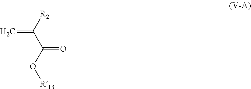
C=C([R2])C(O[R13])=O
